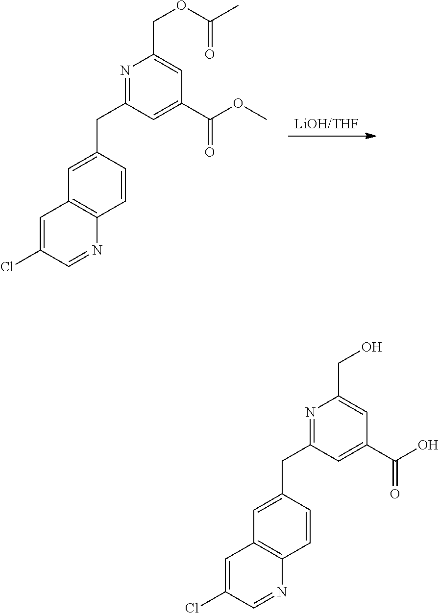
[LiOH/THF].N1=C(CC2=CC3=C(C=C2)N=CC(Cl)=C3)C=C(C(OC)=O)C=C1COC(C)=O.N1=C(CC2=CC3=C(C=C2)N=CC(Cl)=C3)C=C(C(O)=O)C=C1CO
